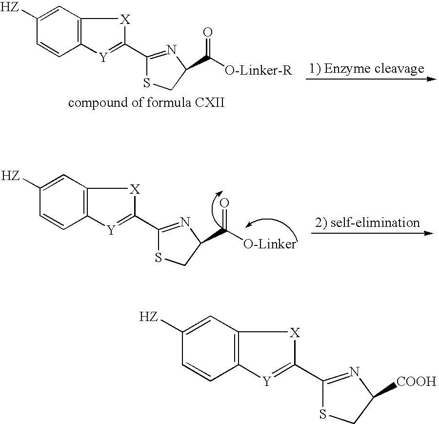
C1=C([HZ])C=CC2=C1[X]C(C1=NC(C([O-Linker])=O)CS1)=[Y]2.C1=C([HZ])C=CC2=C1[X]C(C1=NC(C([O-Linker-R])=O)CS1)=[Y]2.C1=C([HZ])C=CC2=C1[X]C(C1=NC([COOH])CS1)=[Y]2
